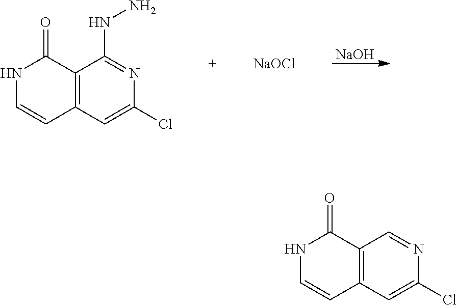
[NaOH].C12=C(C=C(Cl)N=C1NN)C=CNC2=O.[NaOCl].C12=C(C=C(Cl)N=C1)C=CNC2=O
